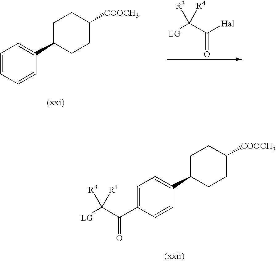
C1C(C2=CC=CC=C2)CCC([COOCH3])C1.[LG]C(C([Hal])=O)([R3])[R4].C1C(C2=CC=C(C(C([LG])([R3])[R4])=O)C=C2)CCC([COOCH3])C1
